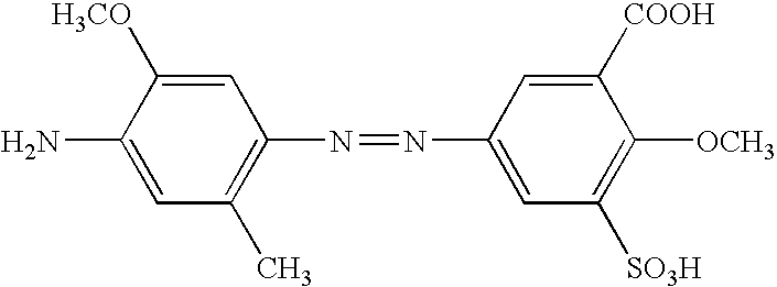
C1=C([H3CO])C(N)=CC(C)=C1N=NC1=CC([SO3H])=C([OCH3])C([COOH])=C1
